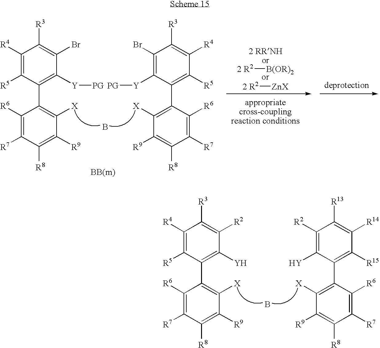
B.C1([R6])=C([R7])C([R8])=C([R9])C([X])=C1C1=C([Y])C([R2])=C([R3])C([R4])=C1[R5].C1([R6])=C([R7])C([R8])=C([R9])C([X])=C1C1=C([R15])C([R14])=C([R13])C([R2])=C1[Y].B.C1([R6])=C([R7])C([R8])=C([R9])C([X])=C1C1=C([Y][PG])C(Br)=C([R3])C([R4])=C1[R5].C1([R6])=C([R7])C([R8])=C([R9])C([X])=C1C1=C([R5])C([R4])=C([R3])C(Br)=C1[Y][PG].[2 R2][B(OR)2].[2 R2][ZnX]
